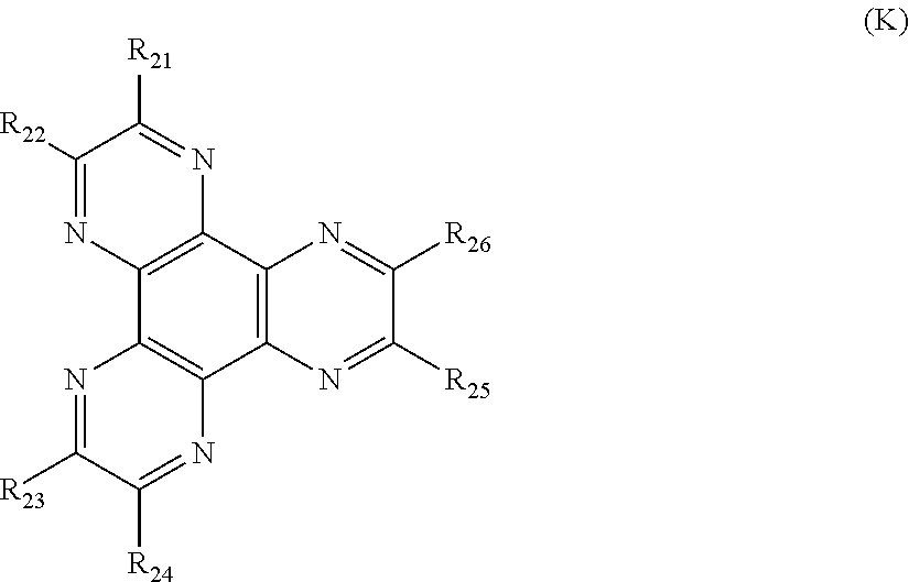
C1([R24])=NC2=C(N=C1[R23])C1=C(N=C([R21])C([R22])=N1)C1=C2N=C([R25])C([R26])=N1
